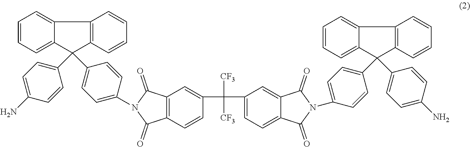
C1(=O)C2=C(C(=O)N1C1=CC=C(C3(C4=CC=C(N)C=C4)C4=CC=CC=C4C4=C3C=CC=C4)C=C1)C=C(C(C1=CC=C3C(=C1)C(=O)N(C1=CC=C(C4(C5=CC=C(N)C=C5)C5=C(C=CC=C5)C5=CC=CC=C45)C=C1)C3=O)([CF3])[CF3])C=C2
